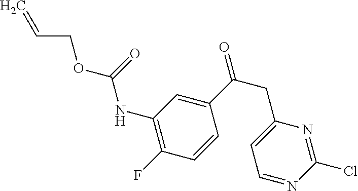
C=CCOC(NC1=C(F)C=CC(C(CC2=CC=NC(Cl)=N2)=O)=C1)=O
